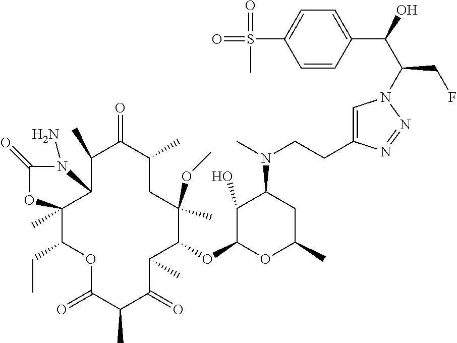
C1(OC2C(O)C(N(CCC3=CN(C(CF)C(C4=CC=C(S(C)(=O)=O)C=C4)O)N=N3)C)CC(C)O2)C(C)C(=O)C(C)C(=O)OC(CC)C2(C)C(C(C)C(=O)C(C)CC1(OC)C)N(N)C(=O)O2
